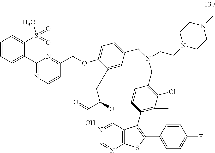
C1=CC=C(C2=NC=CC(COC3=CC=C4C=C3CC(C(=O)O)OC3=NC=NC5=C3C(=C(C3=CC=C(F)C=C3)S5)C3=C(C)C(Cl)=C(CN(CCN5CCN(C)CC5)C4)C=C3)=N2)C(S(=O)(C)=O)=C1
